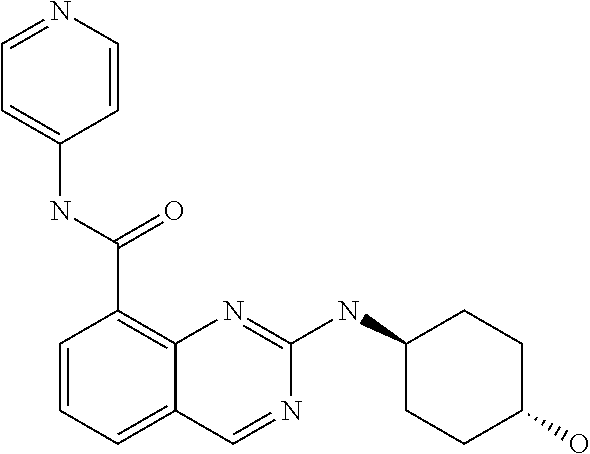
C1=CC=C2C(=C1C(NC1=CC=NC=C1)=O)N=C(NC1CCC(O)CC1)N=C2
